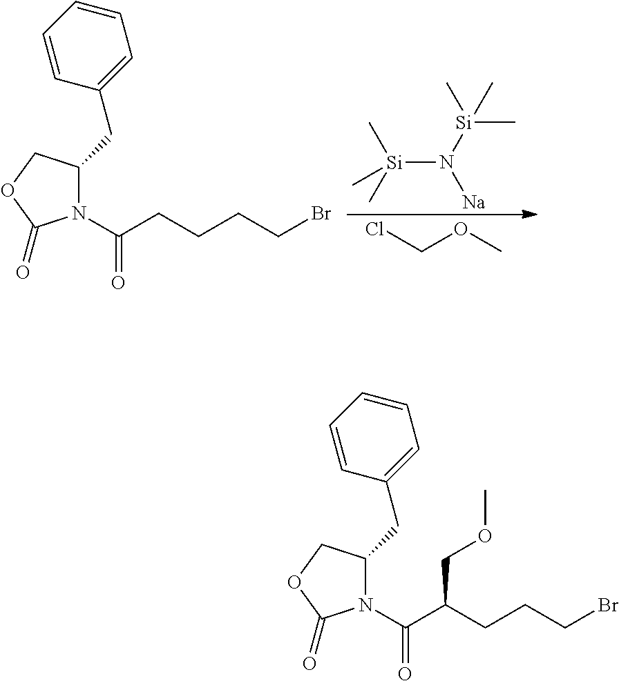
[Si](N([Si](C)(C)C)[Na])(C)(C)C.ClCOC.N1(C(CCCCBr)=O)C(CC2=CC=CC=C2)COC1=O.N1(C(C(CCCBr)COC)=O)C(CC2=CC=CC=C2)COC1=O
